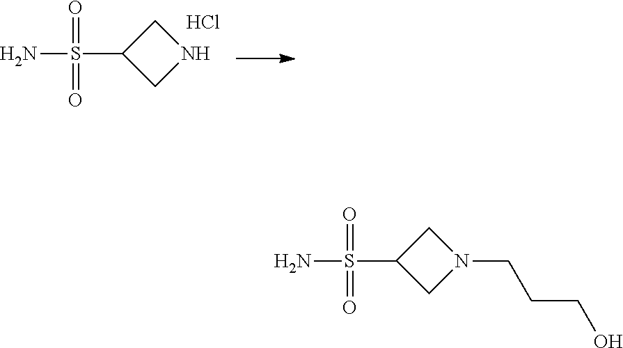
NS(C1CNC1)(=O)=O.Cl.NS(C1CN(CCCO)C1)(=O)=O
